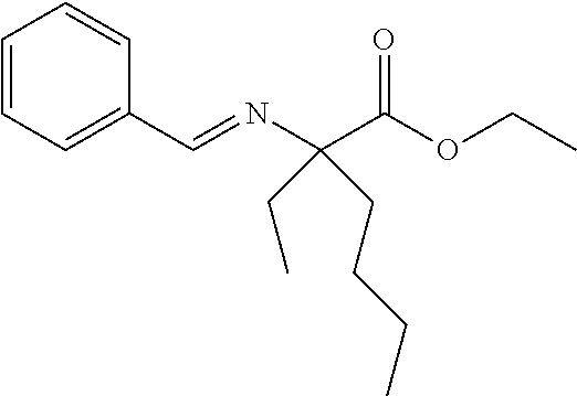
C(=NC(CCCC)(C(=O)OCC)CC)C1=CC=CC=C1
